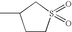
C1CS(=O)(=O)CC1C
